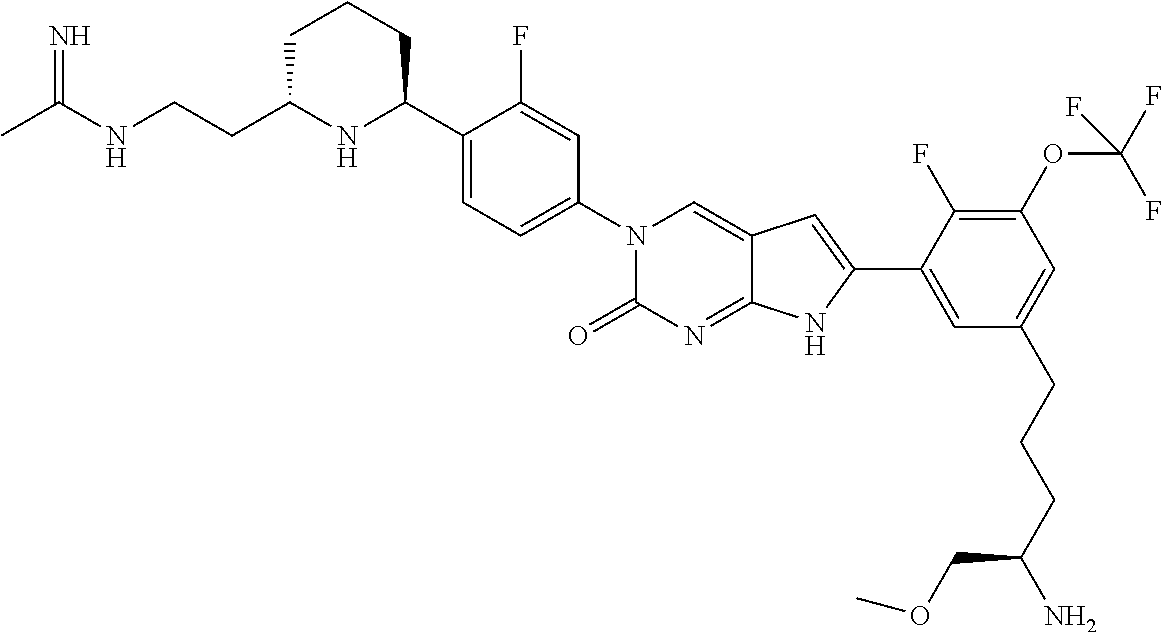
CC(NCCC1NC(C2=CC=C(N3C(=O)N=C4C(=C3)C=C(C3=CC(CCCC(N)COC)=CC(OC(F)(F)F)=C3F)N4)C=C2F)CCC1)=N
